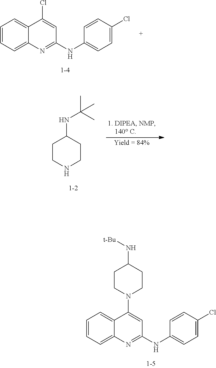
C1CNCCC1NC(C)(C)C.C1=CC=C2C(=C1)C(N1CCC(N[t-Bu])CC1)=CC(NC1=CC=C(Cl)C=C1)=N2.C1=CC=C2C(=C1)C(Cl)=CC(NC1=CC=C(Cl)C=C1)=N2
